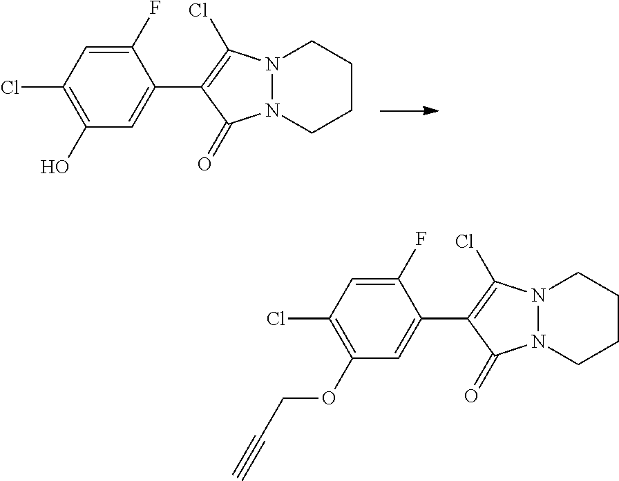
C1(O)=C(Cl)C=C(F)C(C2=C(Cl)N3N(C2=O)CCCC3)=C1.C1(OCC#C)=C(Cl)C=C(F)C(C2=C(Cl)N3N(C2=O)CCCC3)=C1
